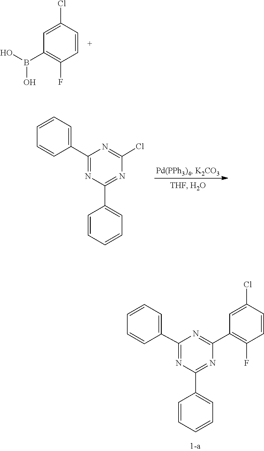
C1(B(O)O)=C(F)C=CC(Cl)=C1.C1(Cl)=NC(C2=CC=CC=C2)=NC(C2=CC=CC=C2)=N1.N1=C(C2=CC=CC=C2)N=C(C2=CC=CC=C2)N=C1C1=C(F)C=CC(Cl)=C1
